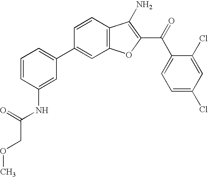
C12=C(C=CC(C3=CC=CC(NC(=O)COC)=C3)=C1)C(N)=C(C(C1=CC=C(Cl)C=C1Cl)=O)O2
